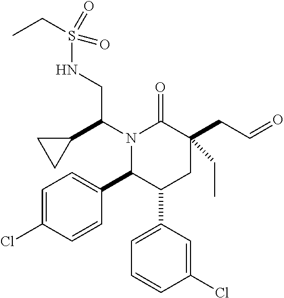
N1(C(C2CC2)CNS(=O)(=O)CC)C(C2=CC=C(Cl)C=C2)C(C2=CC=CC(Cl)=C2)CC(CC=O)(CC)C1=O
